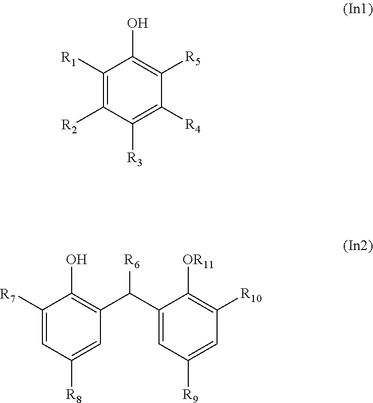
C1([R1])=C([R2])C([R3])=C([R4])C([R5])=C1O.C1([R7])=CC([R8])=CC(C(C2=CC([R9])=CC([R10])=C2[OR11])[R6])=C1O
